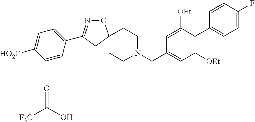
O=C(O)[F3C].O1N=C(C2=CC=C([HO2C])C=C2)CC12CCN(CC1=CC([OEt])=C(C3=CC=C(F)C=C3)C([OEt])=C1)CC2
